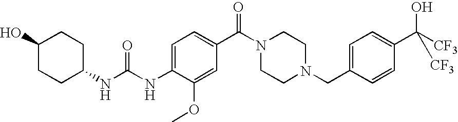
C1(O)CCC(NC(NC2=CC=C(C(N3CCN(CC4=CC=C(C([CF3])(O)[CF3])C=C4)CC3)=O)C=C2OC)=O)CC1
